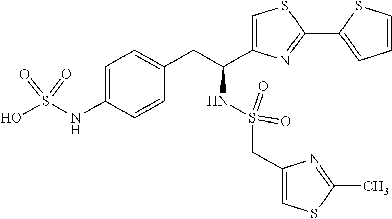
C1=C(NS(O)(=O)=O)C=CC(CC(C2=CSC(C3=CC=CS3)=N2)NS(CC2=CSC(C)=N2)(=O)=O)=C1
